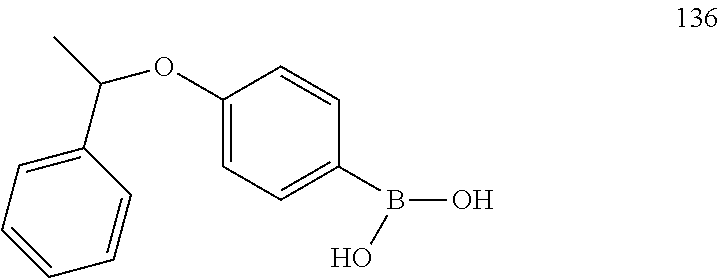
C1(OC(C2=CC=CC=C2)C)=CC=C(B(O)O)C=C1
